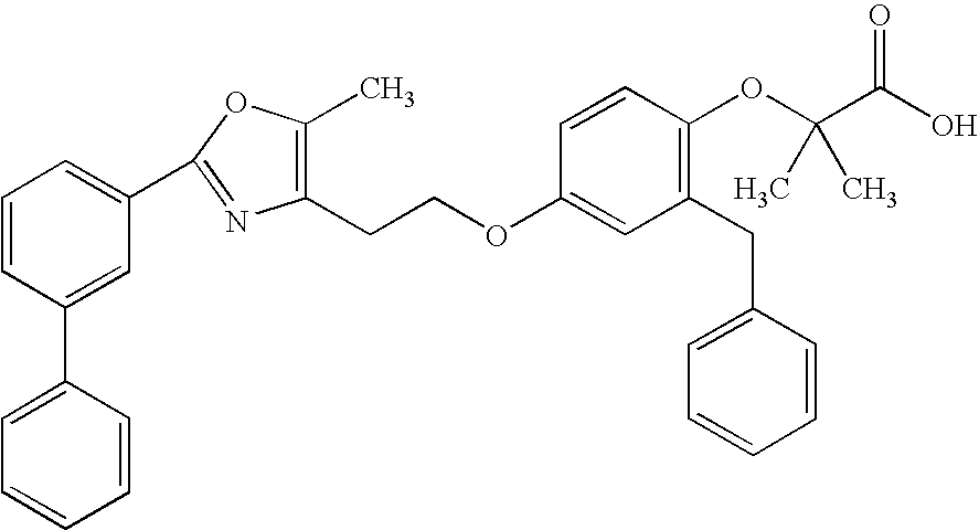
C1=CC=C(C2=NC(CCOC3=CC(CC4=CC=CC=C4)=C(OC(C(O)=O)(C)C)C=C3)=C(C)O2)C=C1C1=CC=CC=C1
